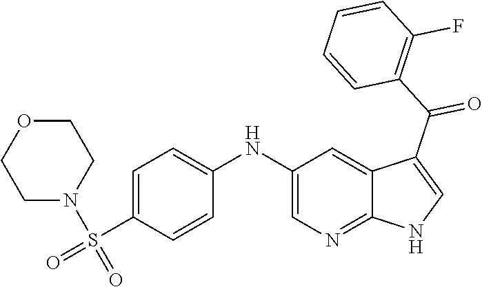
C1(NC2=CC=C(S(N3CCOCC3)(=O)=O)C=C2)=CN=C2C(=C1)C(C(C1=C(F)C=CC=C1)=O)=CN2
